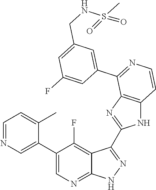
C1=NC=C(C2=CN=C3C(=C2F)C(C2=NC4=C(N2)C=CN=C4C2=CC(CNS(C)(=O)=O)=CC(F)=C2)=N[N H]3)C(C)=C1
